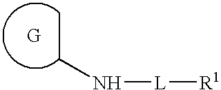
C(C)N[L][R1]
